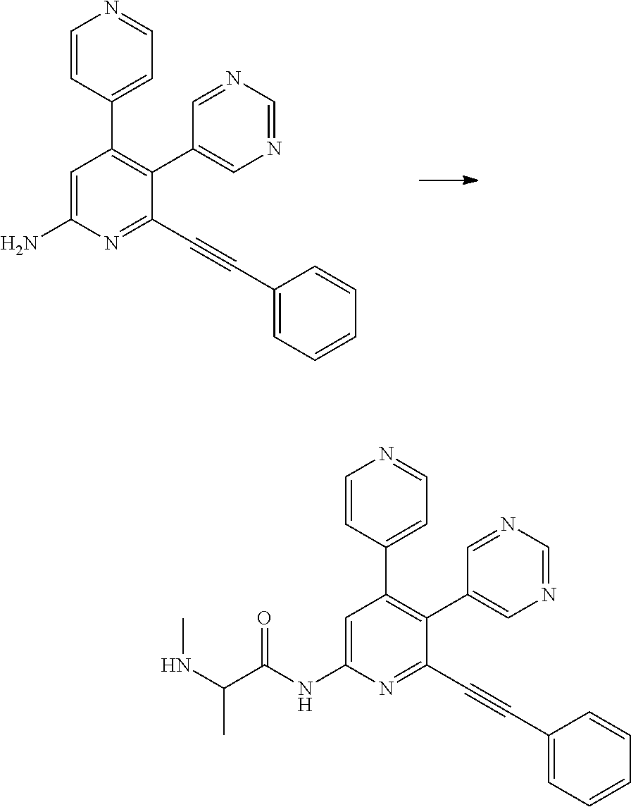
C1=CC(C2=C(C3=CN=CN=C3)C(C#CC3=CC=CC=C3)=NC(N)=C2)=CC=N1.C1=CC(C2=C(C3=CN=CN=C3)C(C#CC3=CC=CC=C3)=NC(NC(C(NC)C)=O)=C2)=CC=N1
